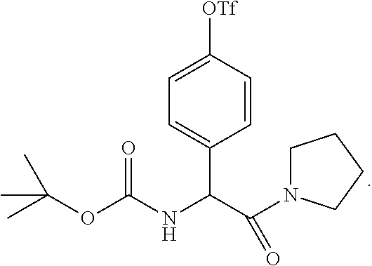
C1N(C(C(NC(OC(C)(C)C)=O)C2=CC=C([OTf])C=C2)=O)CCC1
